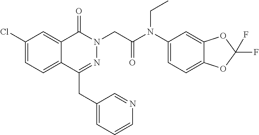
C1(Cl)=CC=C2C(=C1)C(=O)N(CC(=O)N(C1=CC=C3C(=C1)OC(F)(F)O3)CC)N=C2CC1=CC=CN=C1
